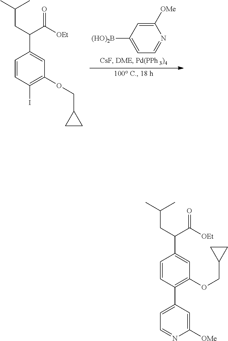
C1([OMe])=CC([(HO)2B])=CC=N1.CC(C)CC(C(=O)[OEt])C1=CC(OCC2CC2)=C(I)C=C1.CC(C)CC(C(=O)[OEt])C1=CC(OCC2CC2)=C(C2=CC=NC([OMe])=C2)C=C1
